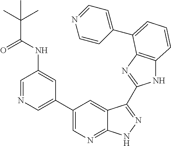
C1(C2=CN=C3C(=C2)C(C2=NC4=C(N2)C=CC=C4C2=CC=NC=C2)=NN3)=CN=CC(NC(C(C)(C)C)=O)=C1
